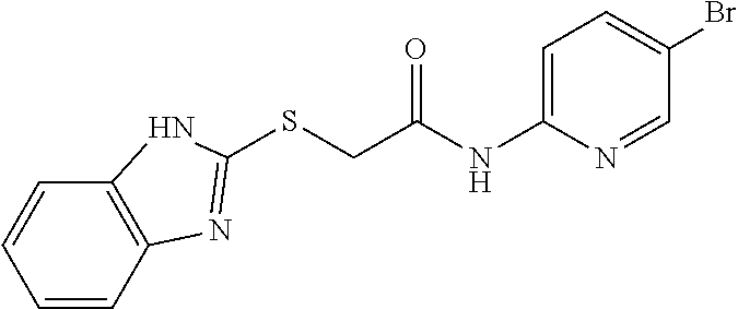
C1(Br)=CC=C(NC(CSC2=NC3=C(C=CC=C3)N2)=O)N=C1
